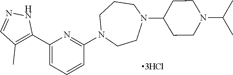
C1(C2=C(C)C=NN2)=CC=CC(N2CCN(C3CCN(C(C)C)CC3)CCC2)=N1
